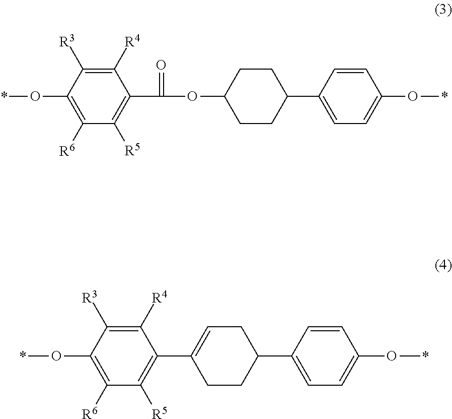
C1([R4])=C([R3])C(O*)=C([R6])C([R5])=C1C(OC1CCC(C2=CC=C(O*)C=C2)CC1)=O.C1([R4])=C([R3])C(O*)=C([R6])C([R5])=C1C1=CCC(C2=CC=C(O*)C=C2)CC1
